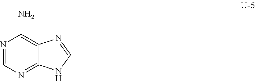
N1=CN=C2C(=C1N)N=CN2
